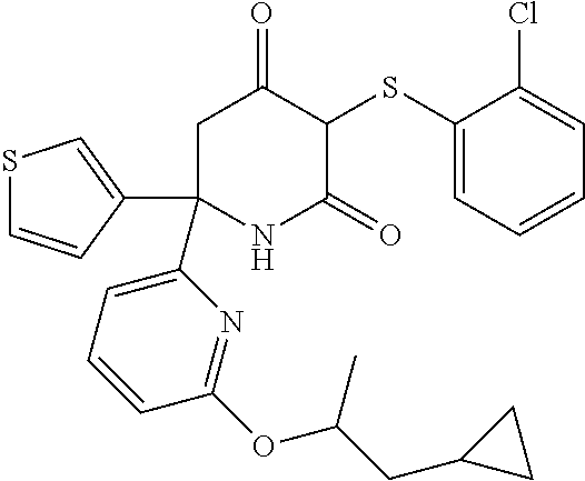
C1C(C2=CSC=C2)(C2=CC=CC(OC(CC3CC3)C)=N2)NC(=O)C(SC2=CC=CC=C2Cl)C1=O
